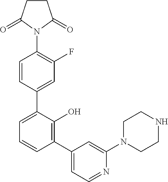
C1=CC(C2=CC=CC(C3=CC=NC(N4CCNCC4)=C3)=C2O)=CC(F)=C1N1C(=O)CCC1=O
